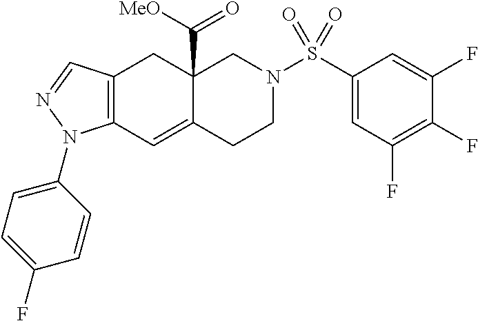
C12(C([MeO])=O)C(=CC3=C(C1)C=NN3C1=CC=C(F)C=C1)CCN(S(C1=CC(F)=C(F)C(F)=C1)(=O)=O)C2
